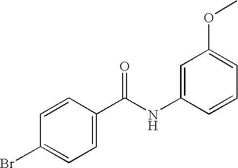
C1=CC(C(NC2=CC(OC)=CC=C2)=O)=CC=C1Br
